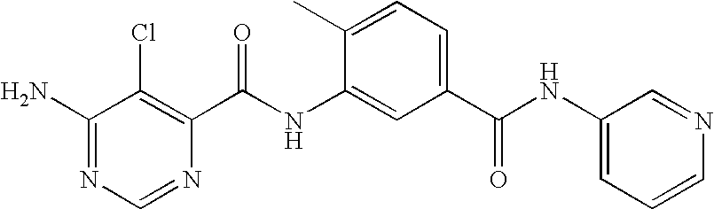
C1(N)=NC=NC(C(NC2=CC(C(NC3=CC=CN=C3)=O)=CC=C2C)=O)=C1Cl
